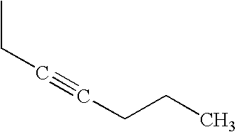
C(#CCCC)CC
